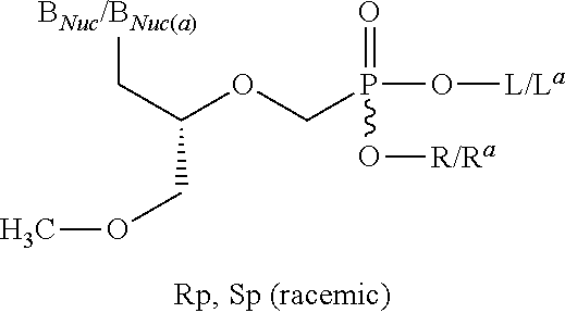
C(C(OCP(O[L/La])(=O)O[R/Ra])COC)[BNuc/BNuc(a)]
